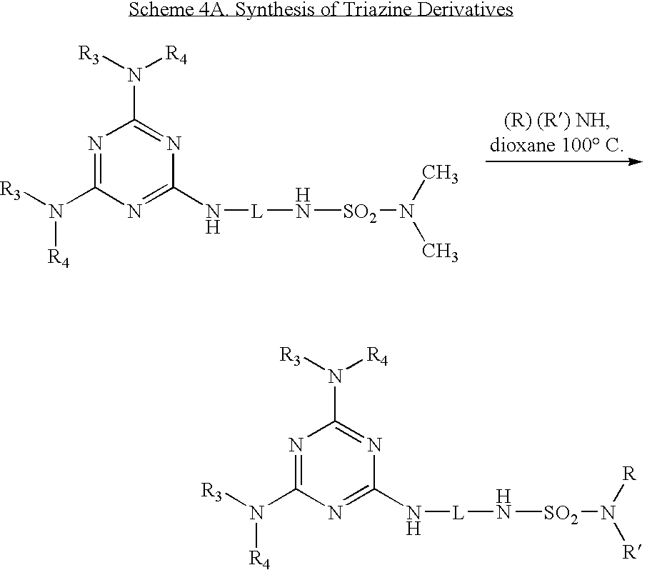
N1=C(N([R3])[R4])N=C(N[L]N[SO2]N(C)C)N=C1N([R3])[R4].N1=C(N([R3])[R4])N=C(N[L]N[SO2]N([R])[R])N=C1N([R3])[R4]
